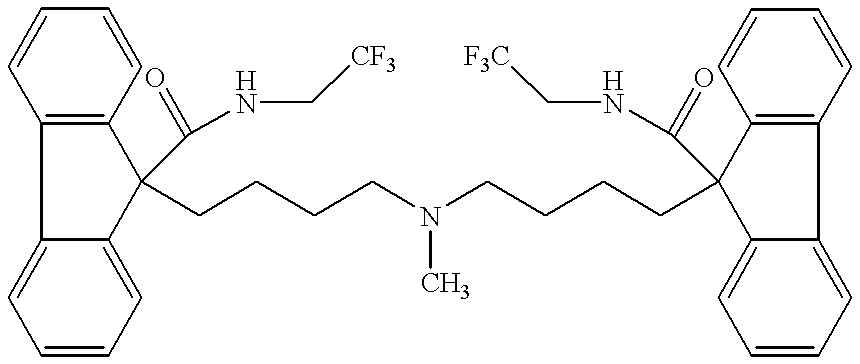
C12=C(C=CC=C1)C(CCCCN(C)CCCCC1(C(=O)NC[F3C])C3=CC=CC=C3C3=C1C=CC=C3)(C(=O)NC[CF3])C1=CC=CC=C21
